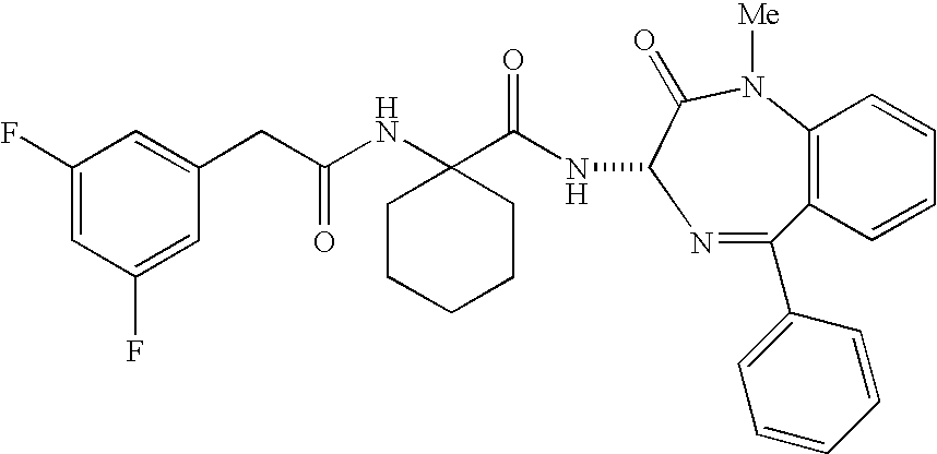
C12=C(C=CC=C1)C(C1=CC=CC=C1)=NC(NC(=O)C1(NC(CC3=CC(F)=CC(F)=C3)=O)CCCCC1)C(=O)N2[Me]
